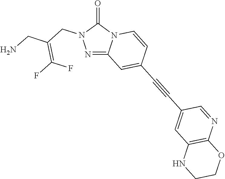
C12=NN(CC(=C(F)F)CN)C(=O)N1C=CC(C#CC1=CC3=C(N=C1)OCCN3)=C2
